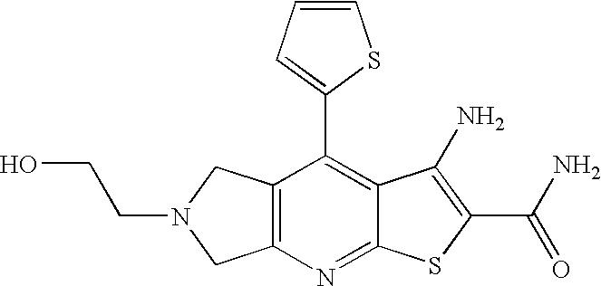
C12=C(CN(CCO)C1)C(C1=CC=CS1)=C1C(=N2)SC(C(N)=O)=C1N
